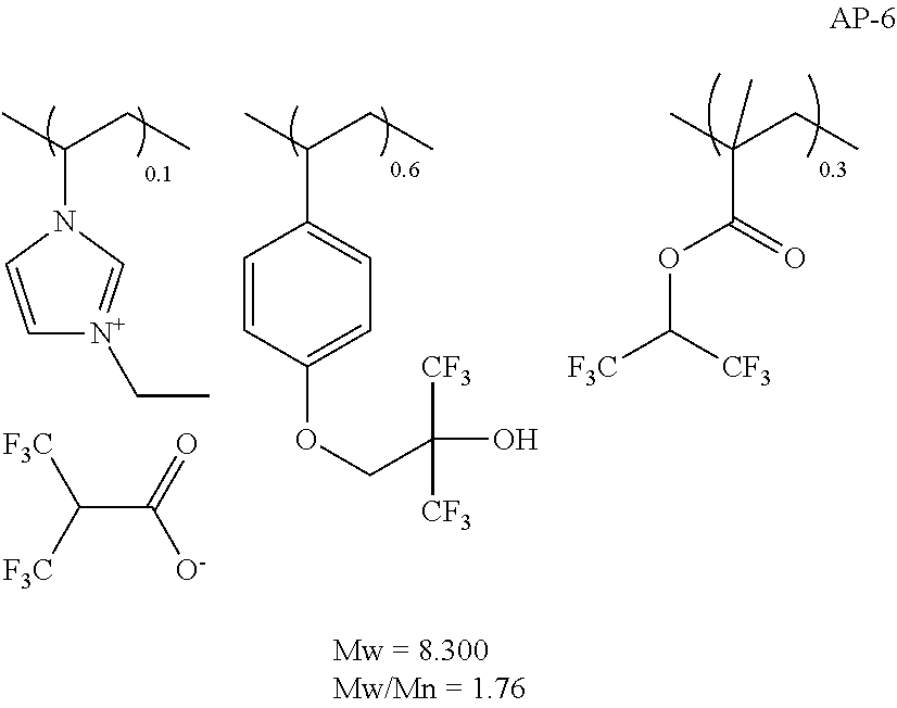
CC(CC)(C(=O)OC([F3C])[CF3])C.CC(CC)N1C=C[N+](CC)=C1.CC(CC)C1=CC=C(OCC(O)([CF3])[CF3])C=C1.C(C([O-])=O)([F3C])[F3C]
